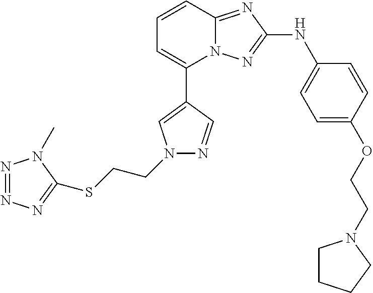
C1=CC2=NC(NC3=CC=C(OCCN4CCCC4)C=C3)=NN2C(C2=CN(CCSC3=NN=NN3C)N=C2)=C1
